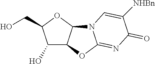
C1(O)C2C(OC1CO)N1C(=NC(=O)C([NHBn])=C1)O2
